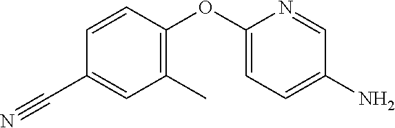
C1=CC(C#N)=CC(C)=C1OC1=CC=C(N)C=N1
